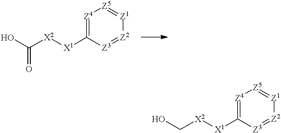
[Z4]1=C([X1][X2]C(O)=O)[Z3]=[Z2][Z1]=[Z5]1.[Z4]1=C([X1][X2]CO)[Z3]=[Z2][Z1]=[Z5]1
